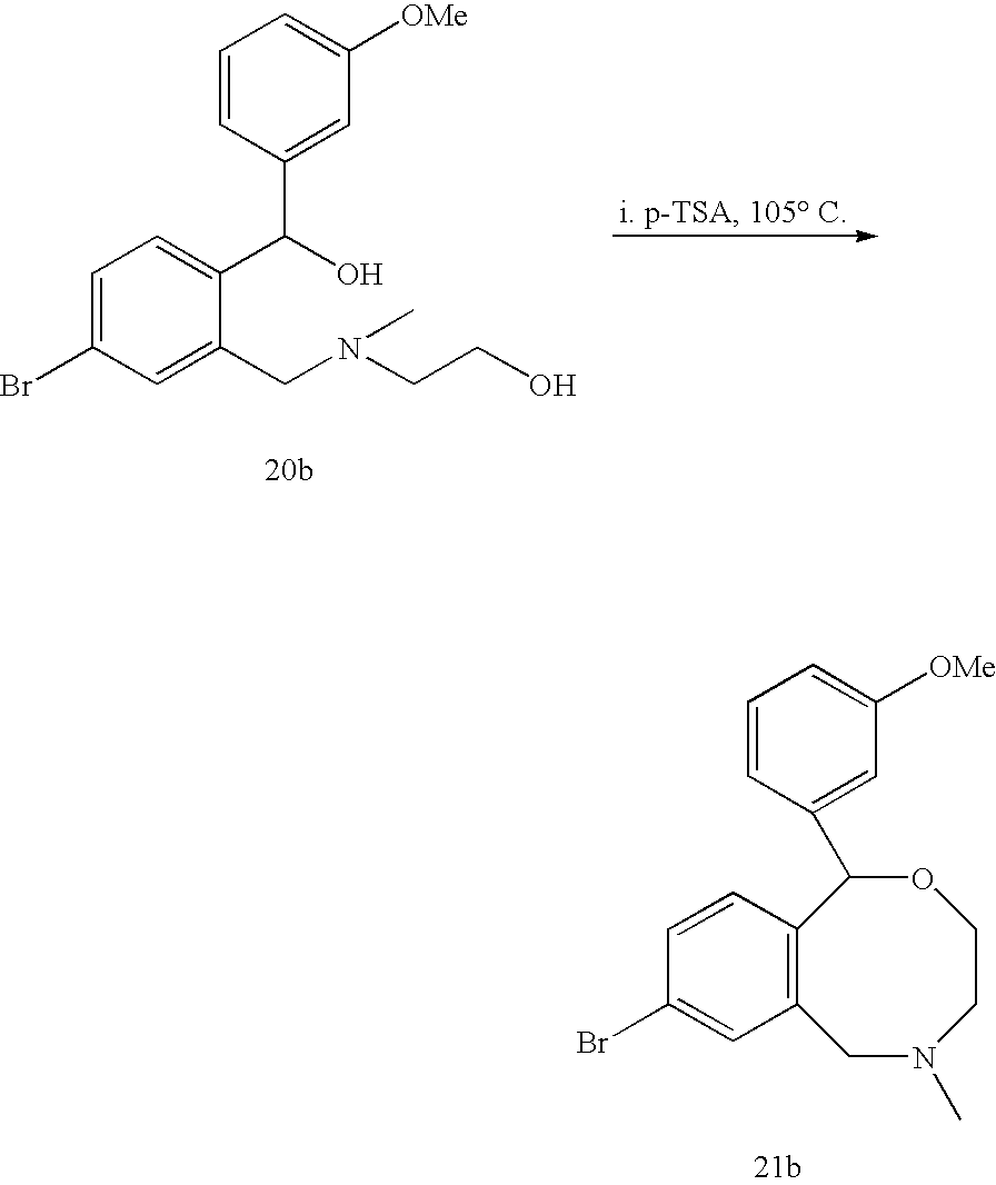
C1=C(Br)C=C(CN(CCO)C)C(C(O)C2=CC([OMe])=CC=C2)=C1.C12=C(C=CC(Br)=C1)C(C1=CC([OMe])=CC=C1)OCCN(C)C2
